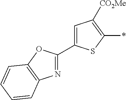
C1(C2=NC3=C(O2)C=CC=C3)=CC([CO2Me])=C(*)S1
